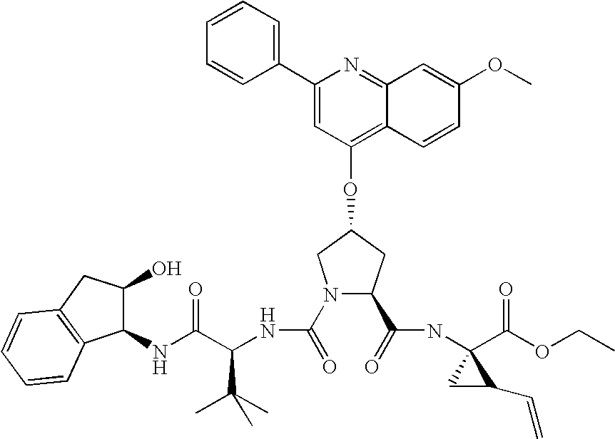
C1=CC=C(C2=CC(OC3CN(C(=O)NC(C(NC4C(O)CC5=C4C=CC=C5)=O)C(C)(C)C)C(C(=O)NC4(C(OCC)=O)CC4C=C)C3)=C3C(=N2)C=C(OC)C=C3)C=C1
